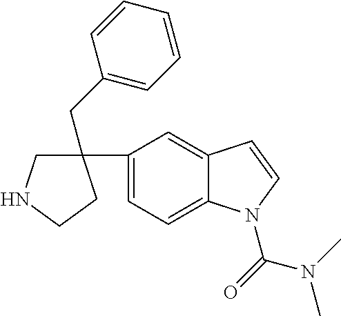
C1=C(C2(CC3=CC=CC=C3)CNCC2)C=C2C(=C1)N(C(N(C)C)=O)C=C2
